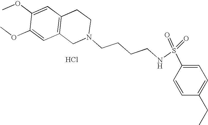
C1=C(OC)C(OC)=CC2=C1CCN(CCCCNS(=O)(=O)C1=CC=C(CC)C=C1)C2.Cl
